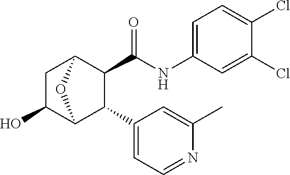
C1(O)C2C(C3=CC=NC(C)=C3)C(C(NC3=CC=C(Cl)C(Cl)=C3)=O)C(C1)O2
